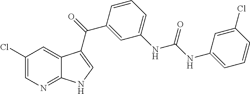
C1(Cl)=CN=C2C(=C1)C(C(=O)C1=CC(NC(NC3=CC=CC(Cl)=C3)=O)=CC=C1)=CN2
